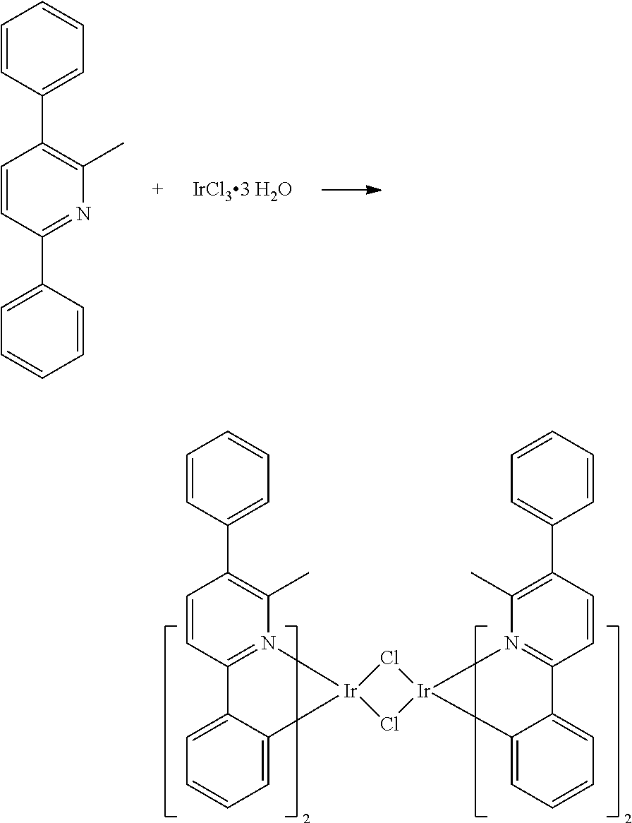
C1=CC2=N(C(C)=C1C1=CC=CC=C1)[Ir]1(C3=CC=CC=C23)Cl[Ir]2(Cl1)N1=C(C=CC(C3=CC=CC=C3)=C1C)C1=CC=CC=C21.C1=CC(C2=CC=CC=C2)=NC(C)=C1C1=CC=CC=C1
